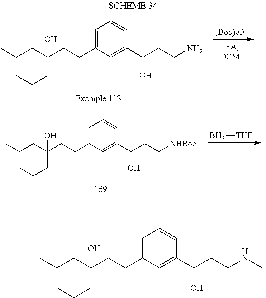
[(Boc)2O].CCCC(CCC1=CC=CC(C(CCN)O)=C1)(O)CCC.CCCC(CCC1=CC=CC(C(CC[NHBoc])O)=C1)(O)CCC.B[THF].CCCC(CCC1=CC=CC(C(CCNC)O)=C1)(O)CCC
